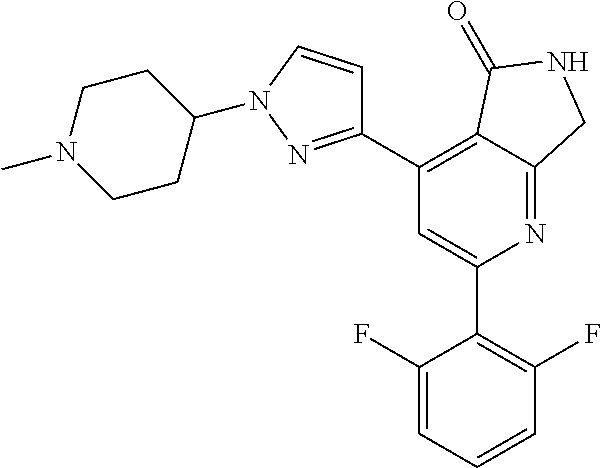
C1(C2=C(F)C=CC=C2F)=CC(C2=NN(C3CCN(C)CC3)C=C2)=C2C(=N1)CNC2=O
